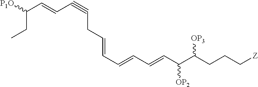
C([P1O])(CC)C=CC#CCC=CC=CC=CC(C(CCC[Z])[OP3])[OP2]
